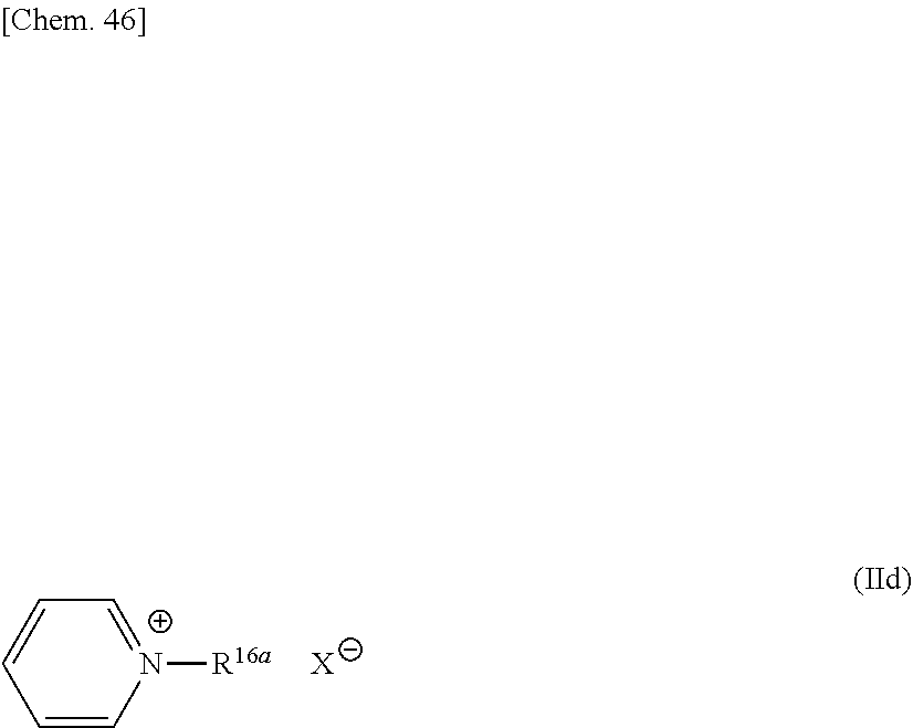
[X].C1=[N+]([R16a])C=CC=C1
